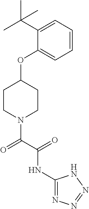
C1(OC2CCN(C(C(=O)NC3=NN=NN3)=O)CC2)=CC=CC=C1C(C)(C)C
